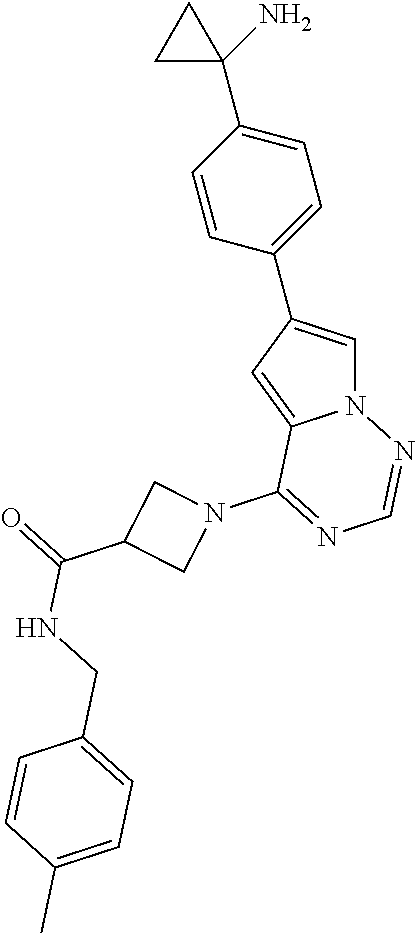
N12C=C(C3=CC=C(C4(N)CC4)C=C3)C=C1C(N1CC(C(=O)NCC3=CC=C(C)C=C3)C1)=NC=N2
